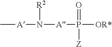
C[A]N([A]P([OR*])(=O)[Z])[R2]
